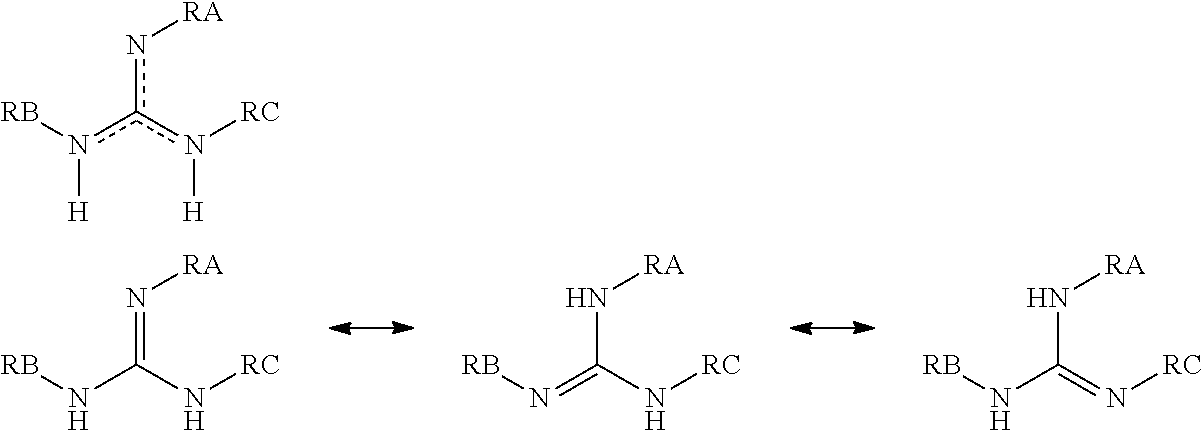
[RB]NC(N[RC])=N[RA].[RB]N=C(N[RC])N[RA].[RB]NC(=N[RC])N[RA].[RB]n(c(n([RC])[H])n[RA])[H]
